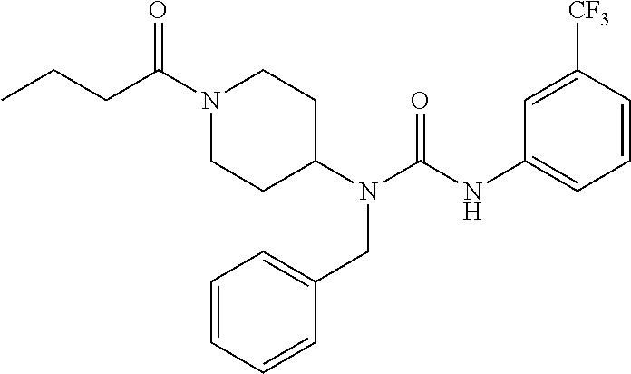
C(CC(N1CCC(N(CC2=CC=CC=C2)C(=O)NC2=CC=CC([CF3])=C2)CC1)=O)C
